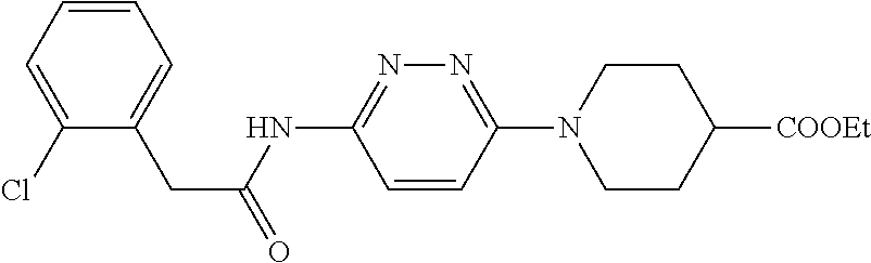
C1=CC(N2CCC([COOEt])CC2)=NN=C1NC(CC1=CC=CC=C1Cl)=O
